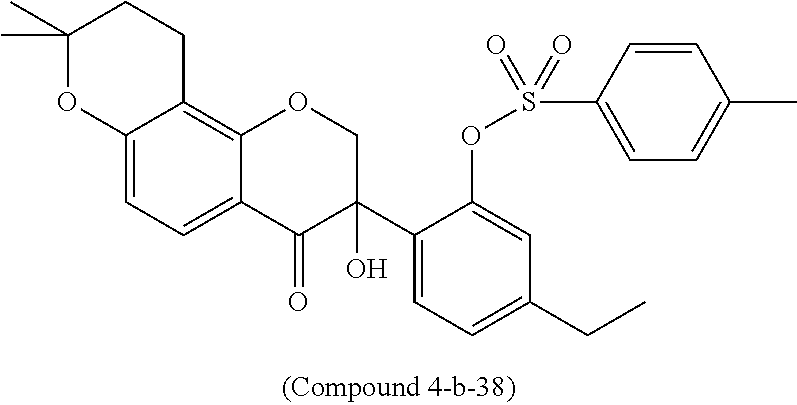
C1(C2(O)COC3=C4C(=CC=C3C2=O)OC(C)(C)CC4)=CC=C(CC)C=C1OS(C1=CC=C(C)C=C1)(=O)=O
